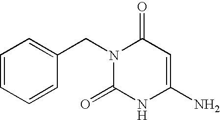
N1(CC2=CC=CC=C2)C(=O)NC(N)=CC1=O
